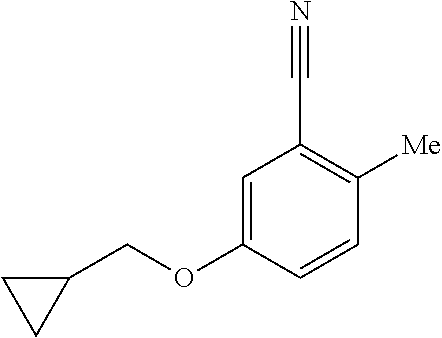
C1=C(OCC2CC2)C=CC([Me])=C1C#N
